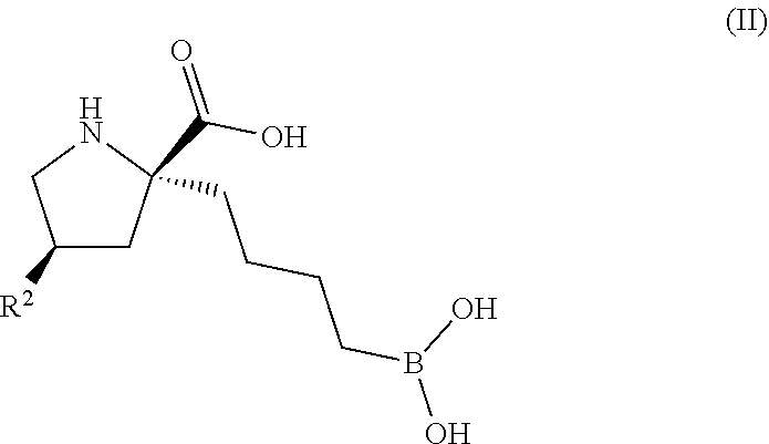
B(O)(CCCCC1(C(=O)O)CC([R2])CN1)O
